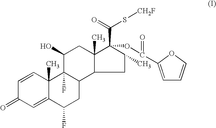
C1=CC2(C)C(=CC1=O)C(F)CC1C2(F)C(O)CC2(C)C(C(=O)S[CH2F])(OC(=O)C3=CC=CO3)C(C)CC12
